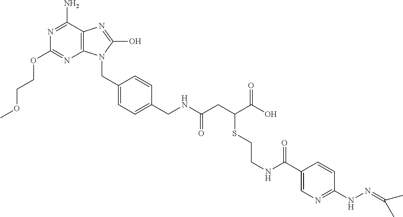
N1=C(N)C2=C(N=C1OCCOC)N(CC1=CC=C(CNC(CC(C(O)=O)SCCNC(C3=CN=C(NN=C(C)C)C=C3)=O)=O)C=C1)C(O)=N2
